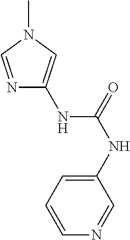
N1=CN(C)C=C1NC(NC1=CC=CN=C1)=O
